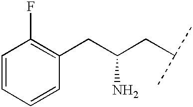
C1=CC=CC(CC(CC(C)C)N)=C1F
